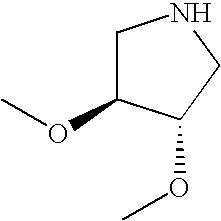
C1C(OC)C(OC)CN1
